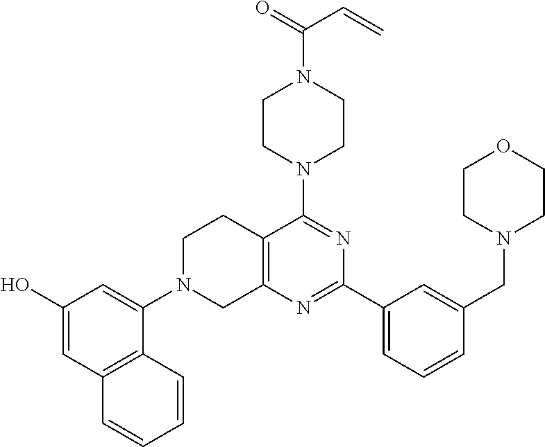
C12=C(N=C(C3=CC=CC(CN4CCOCC4)=C3)N=C1N1CCN(C(C=C)=O)CC1)CN(C1=CC(O)=CC3=C1C=CC=C3)CC2
